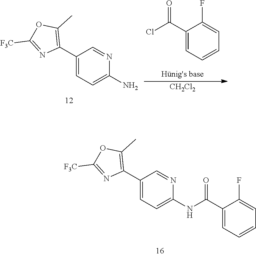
C1(C2=C(C)OC([F3C])=N2)=CC=C(N)N=C1.C1(C(Cl)=O)=CC=CC=C1F.[CH2Cl2].C1(C2=C(C)OC([F3C])=N2)=CC=C(NC(C2=CC=CC=C2F)=O)N=C1
